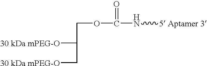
C(C(C[30 kDa mPEG-O])[30 kDa mPEG-O])OC(N[5 Aptamer 3])=O
